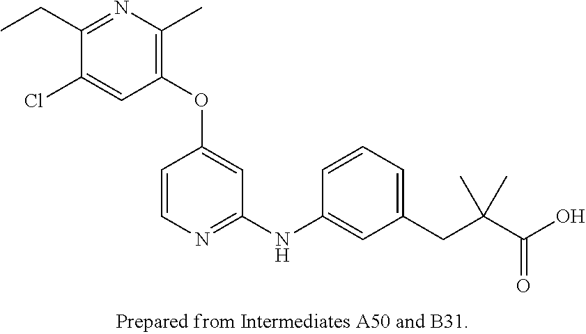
C1(OC2=CC(NC3=CC(CC(C(O)=O)(C)C)=CC=C3)=NC=C2)=C(C)N=C(CC)C(Cl)=C1
